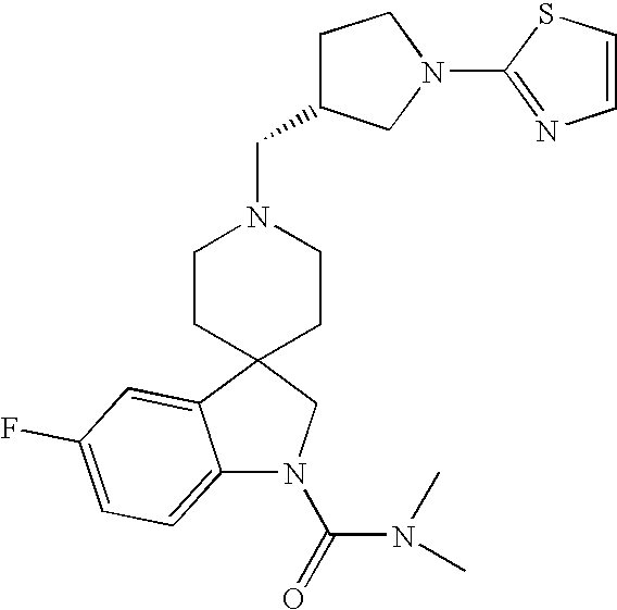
C12=CC=C(F)C=C1C1(CN2C(=O)N(C)C)CCN(CC2CN(C3=NC=CS3)CC2)CC1
